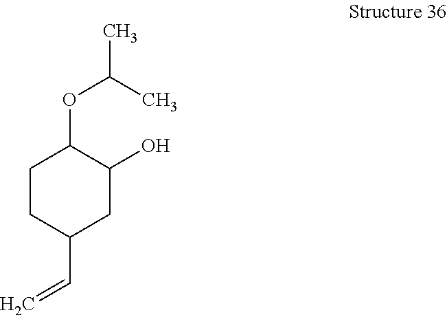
C1CC(C=C)CC(O)C1OC(C)C
